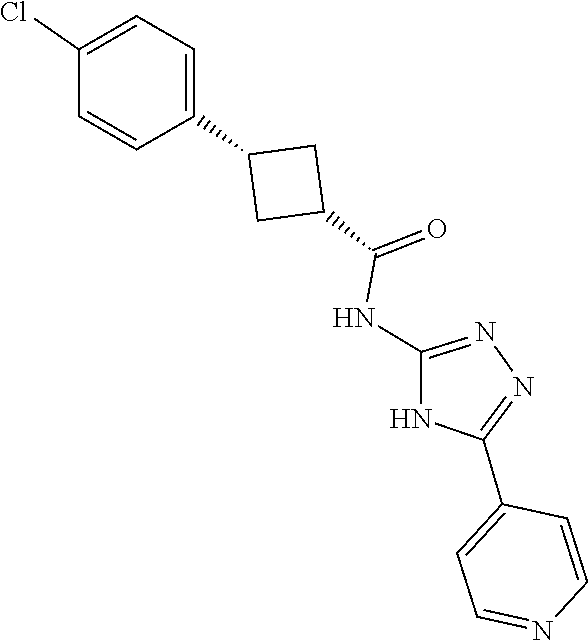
N1=C(NC(=O)C2CC(C3=CC=C(Cl)C=C3)C2)NC(C2=CC=NC=C2)=N1
